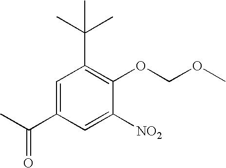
C1=C(C(C)=O)C=C([NO2])C(OCOC)=C1C(C)(C)C
